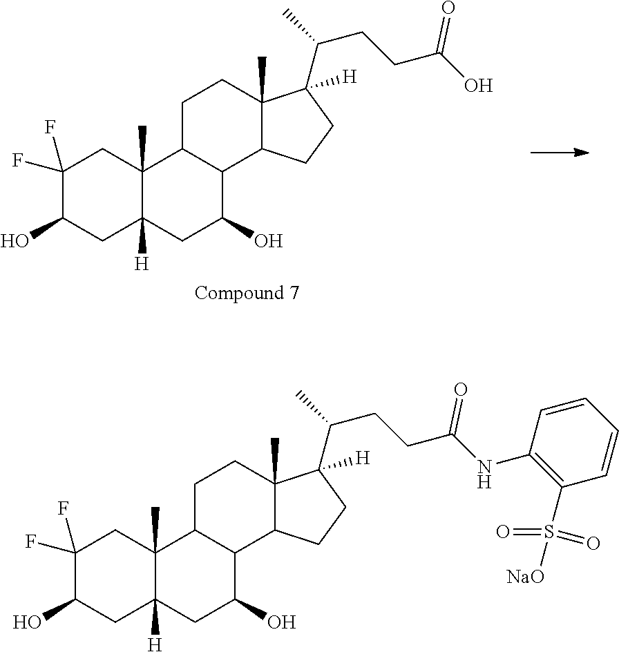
C1C2([H])C(C)(CC(F)(F)C1O)C1CCC3(C)C(C(CCC(=O)O)C)([H])CCC3C1C(O)C2.C1C2([H])C(C)(CC(F)(F)C1O)C1CCC3(C)C(C(CCC(=O)NC4=C(S([NaO])(=O)=O)C=CC=C4)C)([H])CCC3C1C(O)C2
